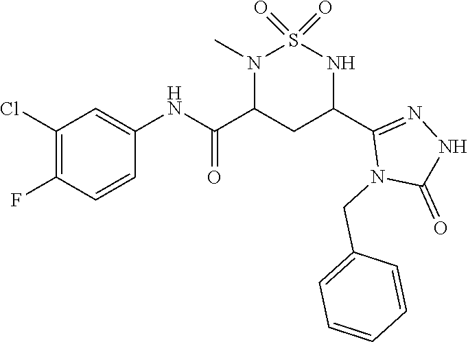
C1(Cl)=C(F)C=CC(NC(C2CC(C3=NNC(=O)N3CC3=CC=CC=C3)NS(=O)(=O)N2C)=O)=C1
